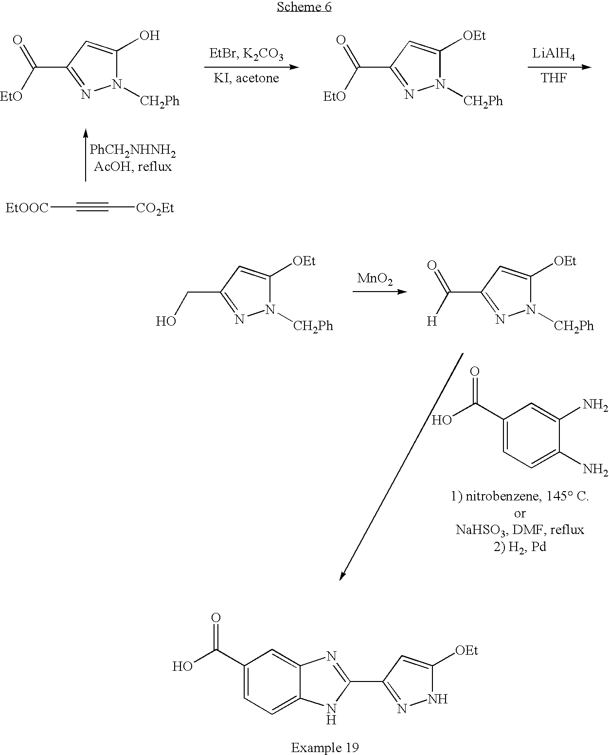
[LiAlH4].[THF].N1([CH2Ph])C(O)=CC(C([EtO])=O)=N1.N1([CH2Ph])C([OEt])=CC(C([EtO])=O)=N1.[EtOOC]C#C[CO2Et].C1(C(O)=O)=CC=C2C(=C1)N=C(C1=NNC([OEt])=C1)N2.[MnO2].N1([CH2Ph])C([OEt])=CC(CO)=N1.N1([CH2Ph])C([OEt])=CC(C([H])=O)=N1.C1(C(O)=O)=CC=C(N)C(N)=C1
